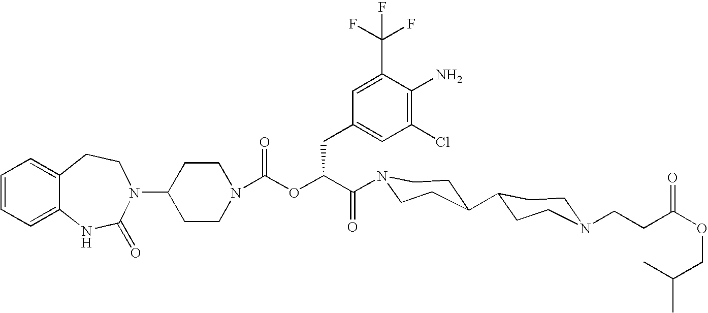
C1(N2C(=O)NC3=CC=CC=C3CC2)CCN(C(OC(C(=O)N2CCC(C3CCN(CCC(OCC(C)C)=O)CC3)CC2)CC2=CC(Cl)=C(N)C(C(F)(F)F)=C2)=O)CC1
